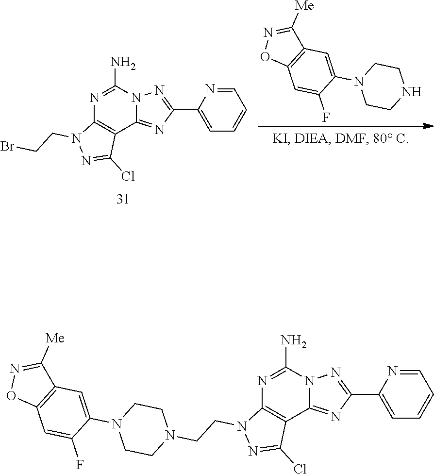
N1CCN(C2=CC3=C(C=C2F)ON=C3[Me])CC1.N1=C(N)N2C(=NC(C3=CC=CC=N3)=N2)C2=C1N(CCBr)N=C2Cl.N1=C(N)N2C(=NC(C3=CC=CC=N3)=N2)C2=C1N(CCN1CCN(C3=CC4=C(C=C3F)ON=C4[Me])CC1)N=C2Cl
